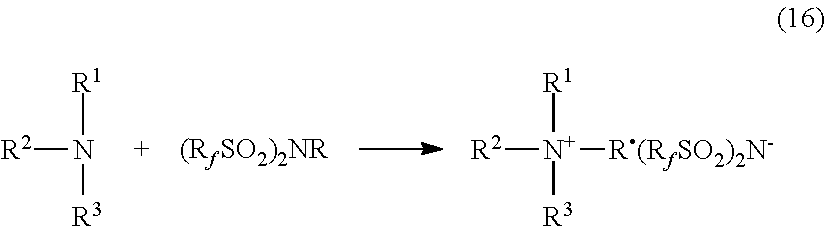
N([R2])([R1])[R3].[N+]([R2])([R1])([R3])[R(RfSO2)2N-]
